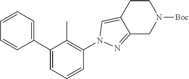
C1(C2=CC=CC(N3N=C4C(=C3)CCN([Boc])C4)=C2C)=CC=CC=C1
